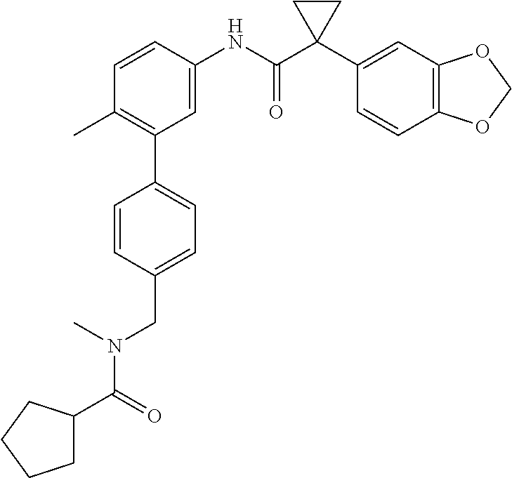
CC1=C(C2=CC=C(CN(C(=O)C3CCCC3)C)C=C2)C=C(NC(C2(C3=CC4=C(C=C3)OCO4)CC2)=O)C=C1
